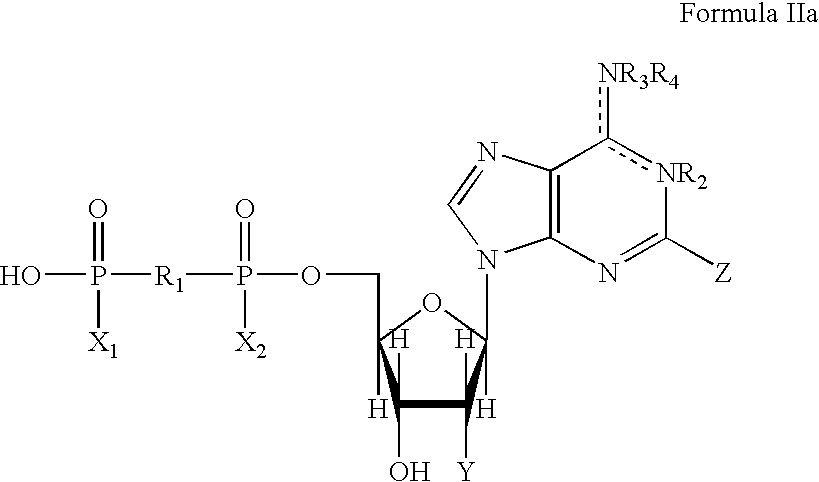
C1([H])(O)C([Y])([H])C([H])(N2C3=C(c([NR3R4])[NR2]C([Z])=N3)N=C2)OC1([H])COP([X2])(=O)[R1]P(=O)([X1])O
